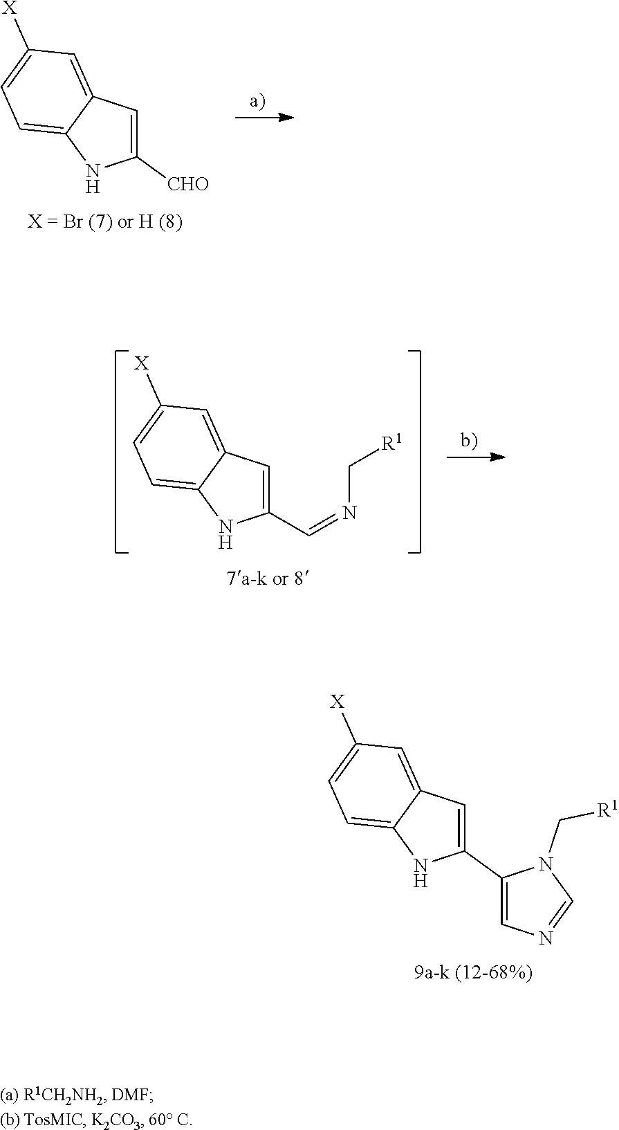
C1(C2=CN=CN2C[R1])=CC2=CC([X])=CC=C2N1.C1([CHO])=CC2=CC([X])=CC=C2N1.C1(C=NC[R1])=CC2=CC([X])=CC=C2N1
